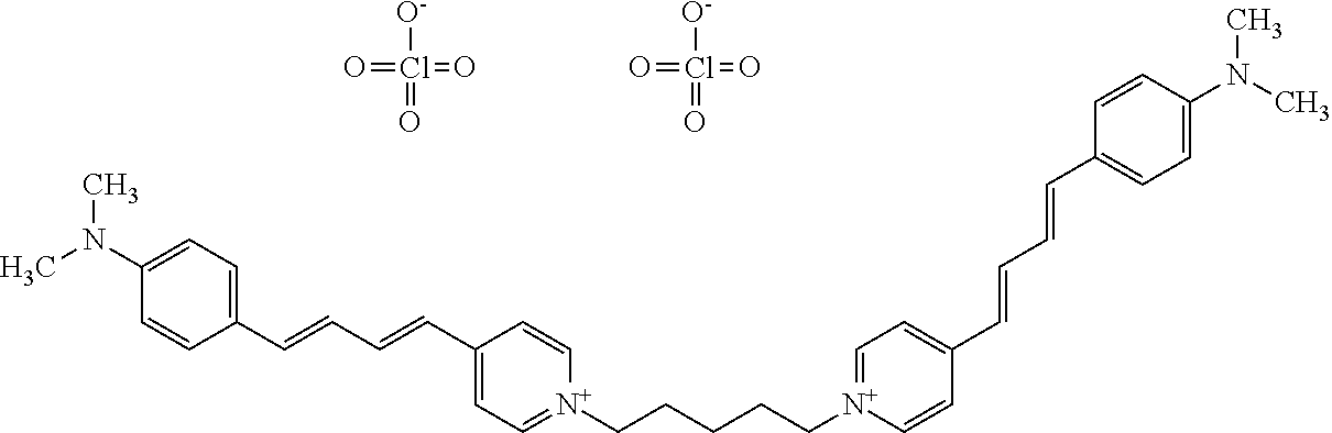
C1(C=CC=CC2=CC=[N+](CCCCC[N+]3=CC=C(C=CC=CC4=CC=C(N(C)C)C=C4)C=C3)C=C2)=CC=C(N(C)C)C=C1.O=Cl(=O)(=O)[O-].O=Cl(=O)(=O)[O-]
